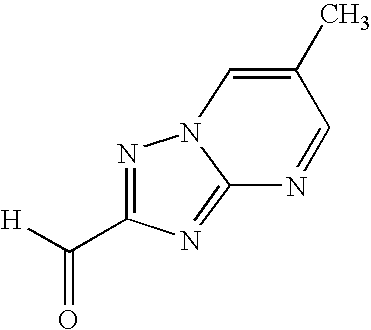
C1(C)=CN2N=C(C([H])=O)N=C2N=C1
